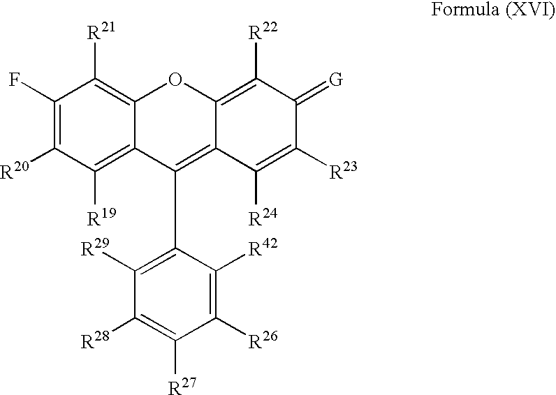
C1(F)=C([R20])C([R19])=C2C(=C1[R21])OC1=C([R22])C(=[G])C([R23])=C([R24])C1=C2C1=C([R29])C([R28])=C([R27])C([R26])=C1[R42]
